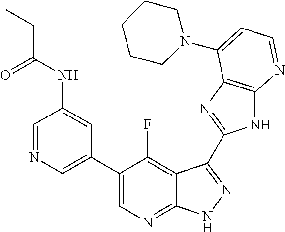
C1=NC=C(C2=CN=C3C(=C2F)C(C2=NC4=C(N2)N=CC=C4N2CCCCC2)=NN3)C=C1NC(CC)=O
